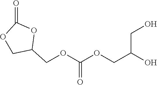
O1CC(COC(OCC(O)CO)=O)OC1=O
